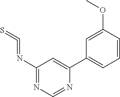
C1(N=C=S)=NC=NC(C2=CC=CC(OC)=C2)=C1
